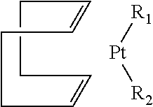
C1=CCCC=CCC1.[Pt]([R1])[R2]
